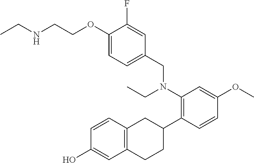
C1(O)=CC2=C(C=C1)CC(C1=C(N(CC3=CC=C(OCCNCC)C(F)=C3)CC)C=C(OC)C=C1)CC2
